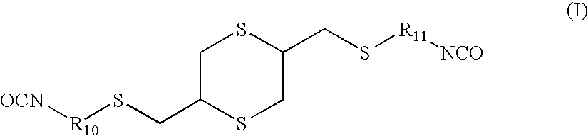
[OCN][R10]SCC1SCC(CS[R11][NCO])SC1
